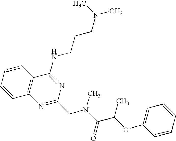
C1=CC=CC2=C1N=C(CN(C(=O)C(OC1=CC=CC=C1)C)C)N=C2NCCCN(C)C
